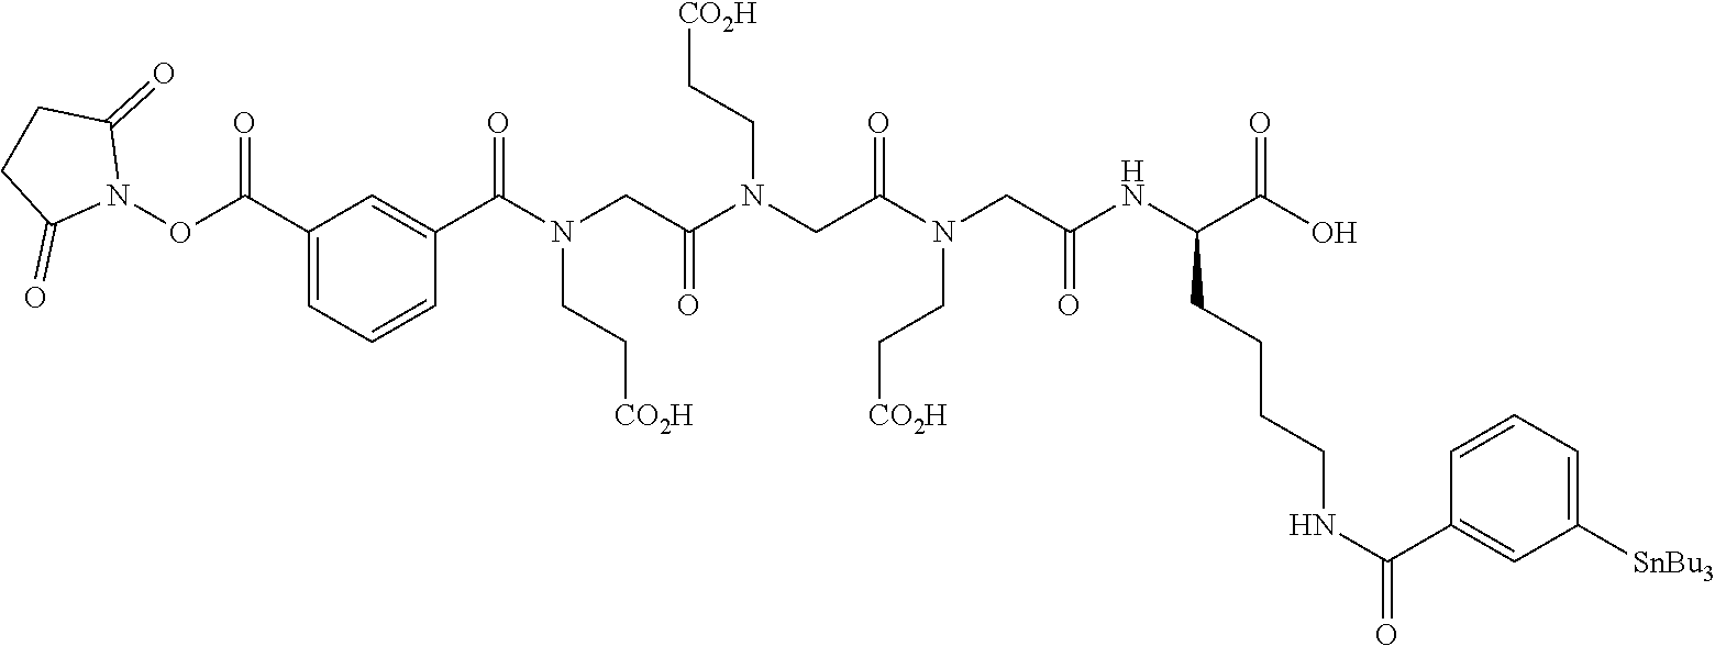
N(CC[CO2H])(CC(NC(CCCCNC(C1=CC([SnBu3])=CC=C1)=O)C(=O)O)=O)C(CN(CC[CO2H])C(CN(CC[CO2H])C(C1=CC(C(ON2C(=O)CCC2=O)=O)=CC=C1)=O)=O)=O
